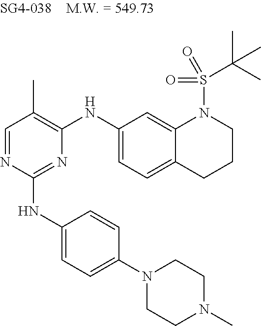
N1=C(NC2=CC=C(N3CCN(C)CC3)C=C2)N=CC(C)=C1NC1=CC=C2C(=C1)N(S(=O)(C(C)(C)C)=O)CCC2
